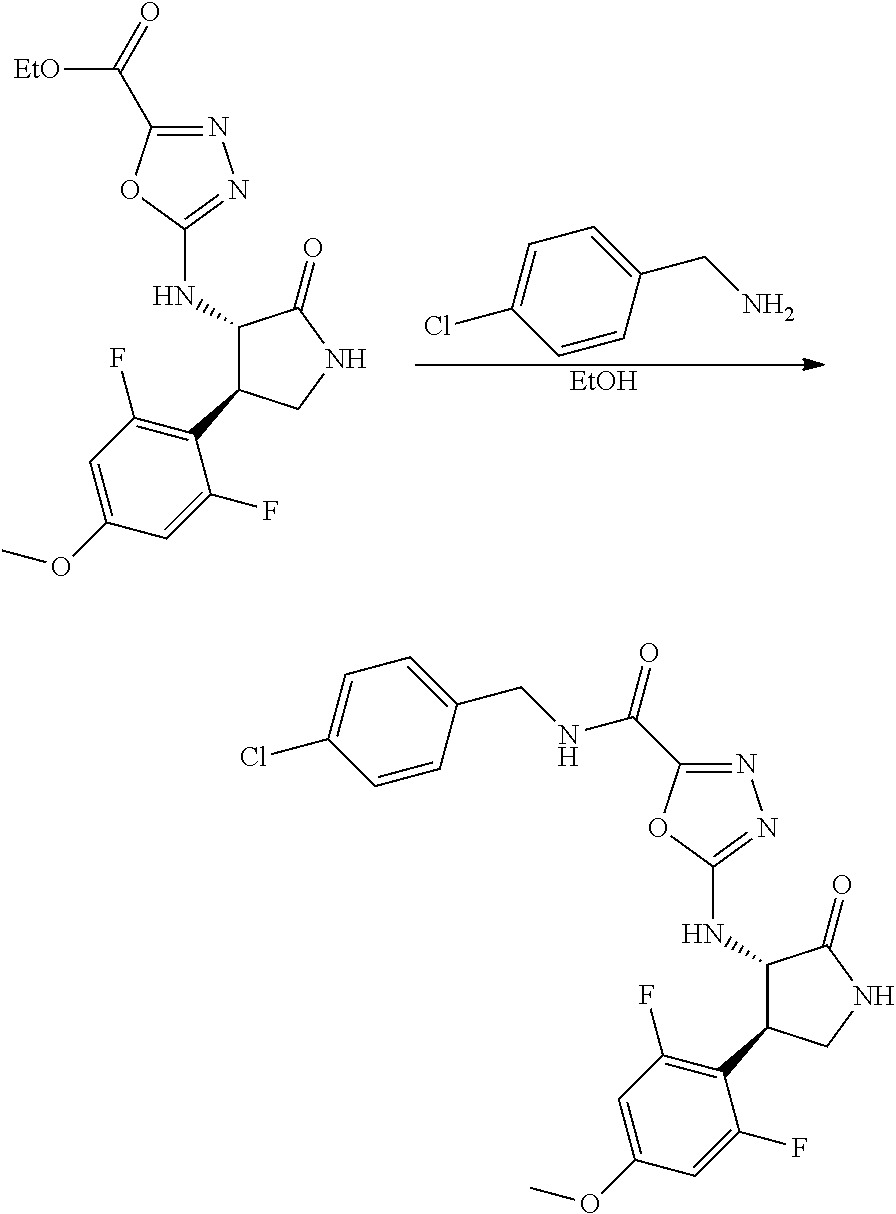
[EtOH].C1(NC2=NN=C(C([EtO])=O)O2)C(C2=C(F)C=C(OC)C=C2F)CNC1=O.C1=CC(CN)=CC=C1Cl.C1(NC2=NN=C(C(=O)NCC3=CC=C(Cl)C=C3)O2)C(C2=C(F)C=C(OC)C=C2F)CNC1=O
